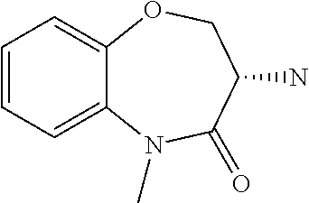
C1=CC=C2C(=C1)OCC(N)C(=O)N2C
